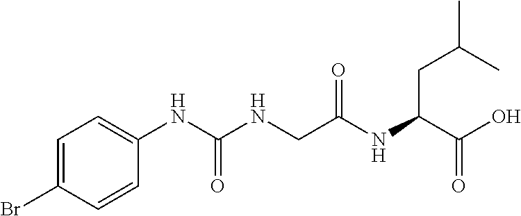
C1=C(Br)C=CC(NC(NCC(NC(C(O)=O)CC(C)C)=O)=O)=C1
